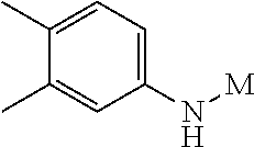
C1(C)=CC=C(N[M])C=C1C
